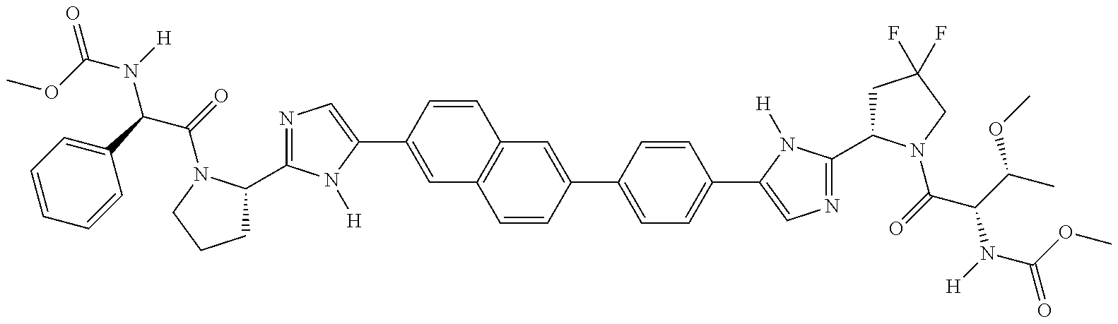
C1C(C2=NC=C(C3=CC4=C(C=C3)C=C(C3=CC=C(C5=CN=C(C6CC(F)(F)CN6C(=O)C(C(C)OC)N([H])C(OC)=O)N5[H])C=C3)C=C4)N2[H])N(C(=O)C(C2=CC=CC=C2)N([H])C(OC)=O)CC1
